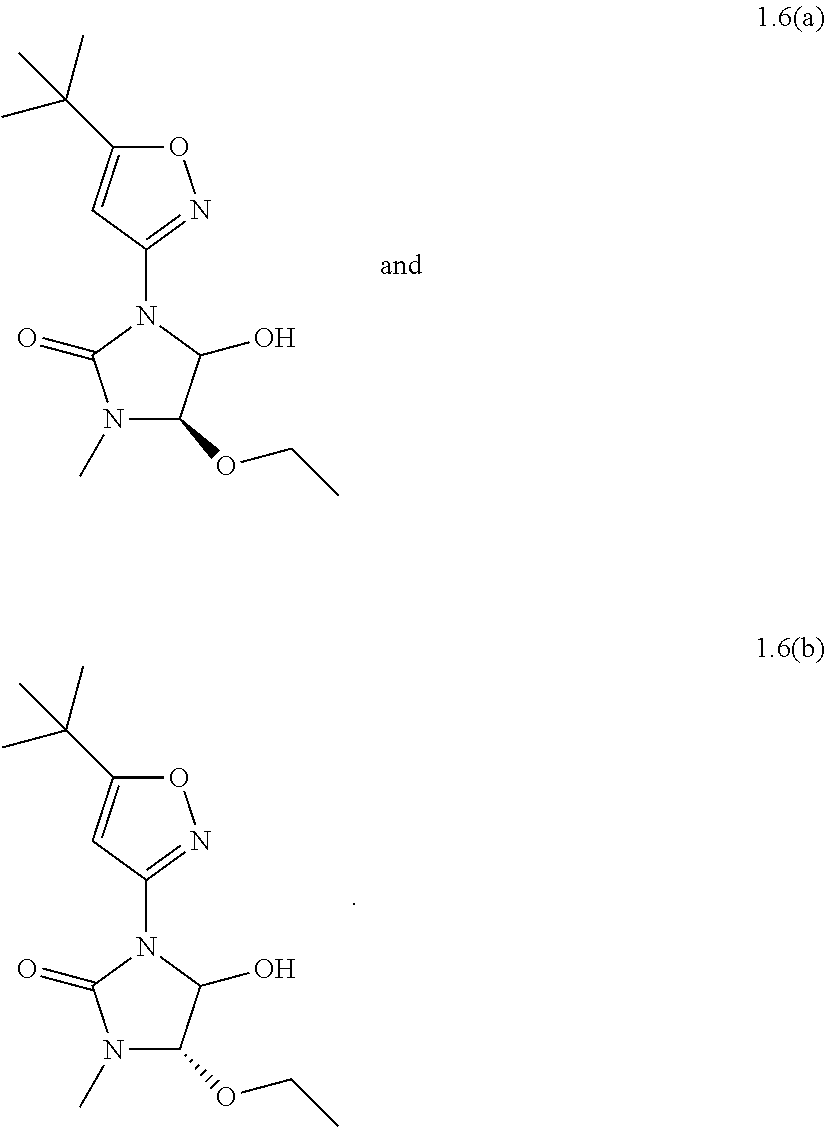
C1(N2C(=O)N(C)C(OCC)C2O)=NOC(C(C)(C)C)=C1.C1(N2C(=O)N(C)C(OCC)C2O)=NOC(C(C)(C)C)=C1
